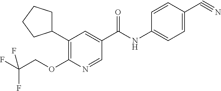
C1(C2=C(OCC(F)(F)F)N=CC(C(=O)NC3=CC=C(C#N)C=C3)=C2)CCCC1
